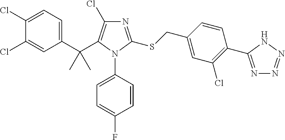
C1(C(C2=C(Cl)N=C(SCC3=CC(Cl)=C(C4=NN=NN4)C=C3)N2C2=CC=C(F)C=C2)(C)C)=CC=C(Cl)C(Cl)=C1
